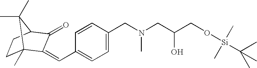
C1C2(C)C(=CC3=CC=C(CN(CC(CO[Si](C(C)(C)C)(C)C)O)C)C=C3)C(=O)C(C1)C2(C)C
